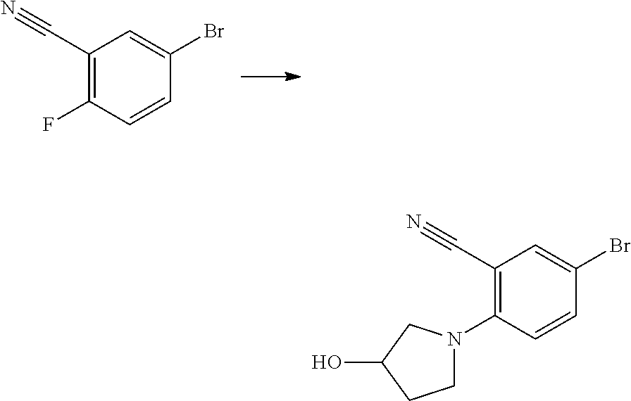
C1(C#N)=C(F)C=CC(Br)=C1.C1(C#N)=C(N2CCC(O)C2)C=CC(Br)=C1
